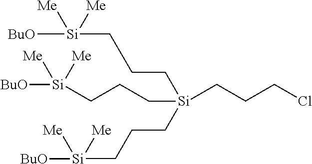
C(C[Si](CCC[Si]([BuO])([Me])[Me])(CCCCl)CCC[Si]([Me])([BuO])[Me])C[Si]([BuO])([Me])[Me]
